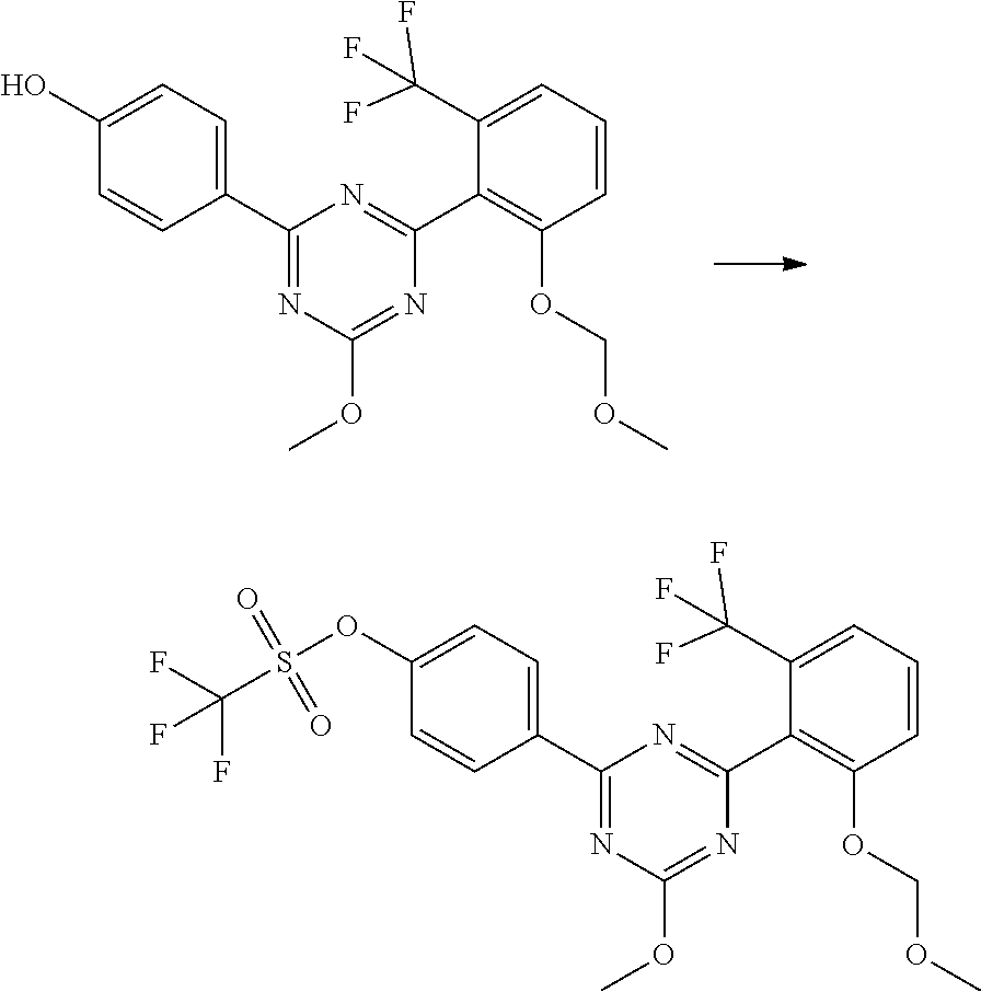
OC1=CC=C(C2=NC(OC)=NC(C3=C(OCOC)C=CC=C3C(F)(F)F)=N2)C=C1.S(OC1=CC=C(C2=NC(OC)=NC(C3=C(OCOC)C=CC=C3C(F)(F)F)=N2)C=C1)(C(F)(F)F)(=O)=O
